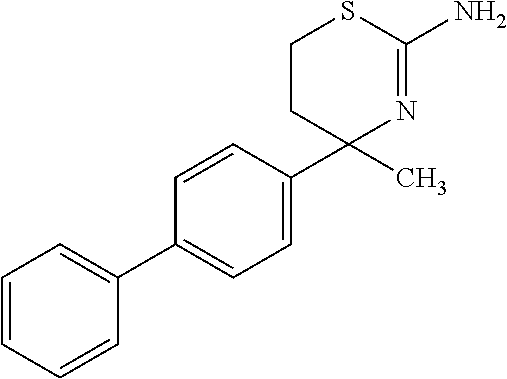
C1CC(C2=CC=C(C3=CC=CC=C3)C=C2)(C)N=C(N)S1
